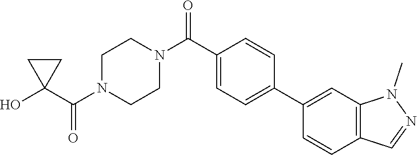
OC1(C(N2CCN(C(=O)C3=CC=C(C4=CC5=C(C=C4)C=NN5C)C=C3)CC2)=O)CC1
